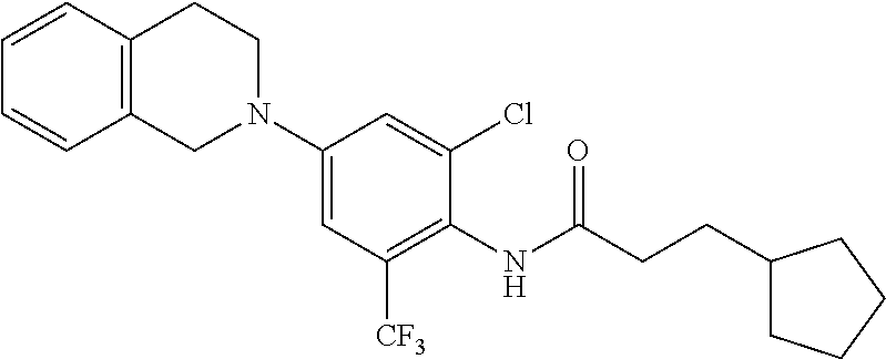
C1=CC2=C(C=C1)CN(C1=CC([CF3])=C(NC(CCC3CCCC3)=O)C(Cl)=C1)CC2
